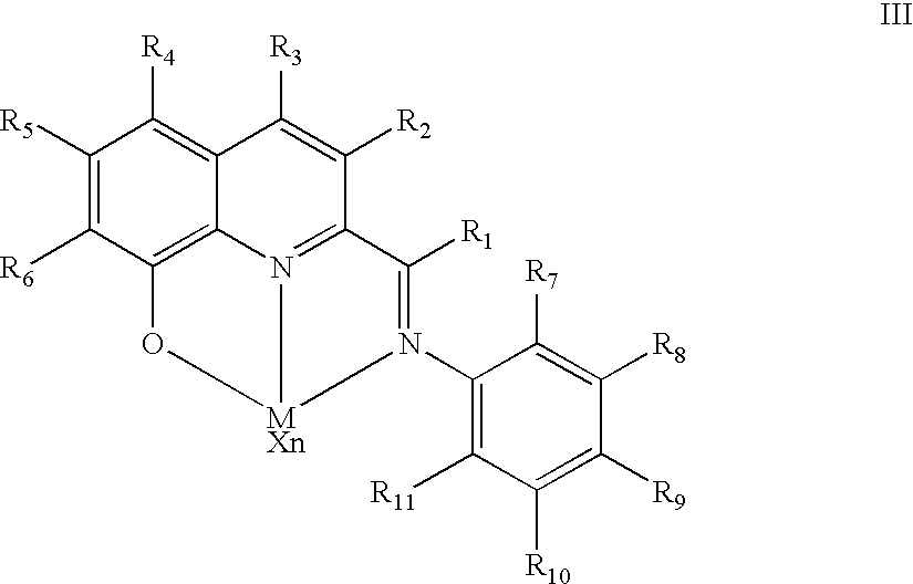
C1([R5])=C([R6])C2=C3C(=C1[R4])C([R3])=C([R2])C1=N3[MXn](O2)N(C2=C([R11])C([R10])=C([R9])C([R8])=C2[R7])=C1[R1]
